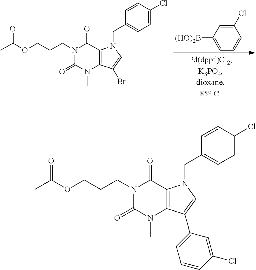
C1(Cl)=CC([(HO)2B])=CC=C1.N1(CCCOC(C)=O)C(=O)N(C)C2=C(C1=O)N(CC1=CC=C(Cl)C=C1)C=C2Br.N1(CCCOC(C)=O)C(=O)N(C)C2=C(C1=O)N(CC1=CC=C(Cl)C=C1)C=C2C1=CC=CC(Cl)=C1
